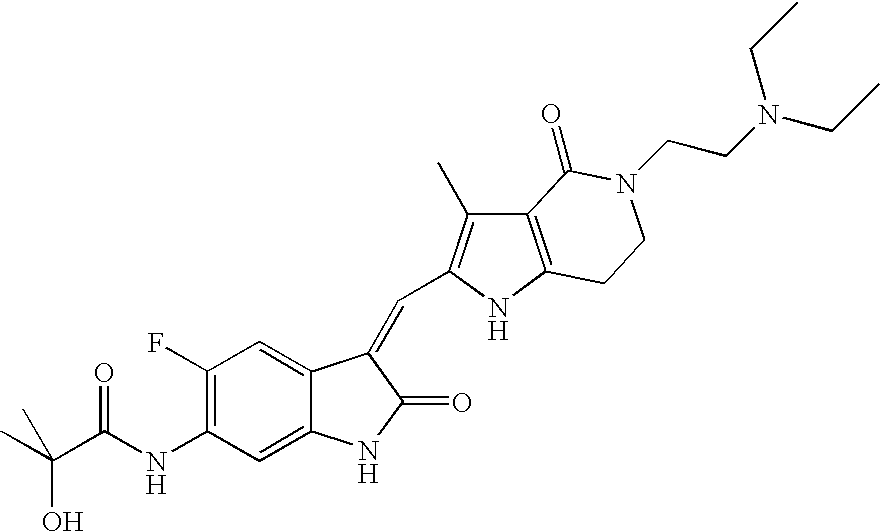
OC(C(NC1=C(F)C=C2C(=C1)NC(=O)C2=CC1=C(C)C2=C(N1)CCN(CCN(CC)CC)C2=O)=O)(C)C
